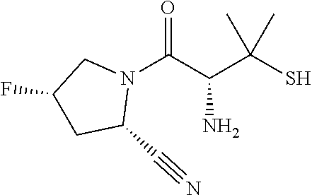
N1(C(C(C(S)(C)C)N)=O)CC(F)CC1C#N
